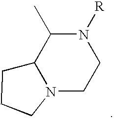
CC1C2N(CCN1[R])CCC2
